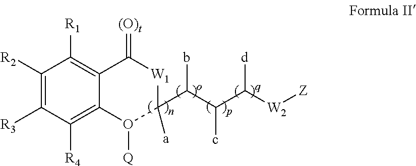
O1([Q])C2=C([R4])C([R3])=C([R2])C([R1])=C2C(=[(O)t])[W1]C1(C(C(C([W2][Z])[d])c)b)[a]
